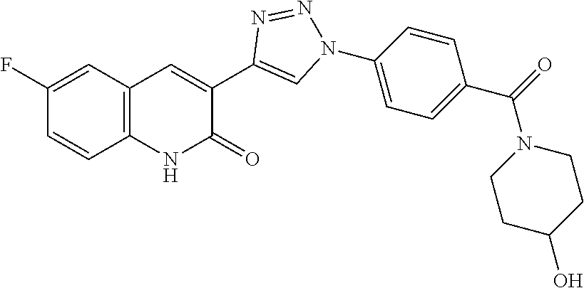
C1=CC2=C(C=C1F)C=C(C1=CN(C3=CC=C(C(=O)N4CCC(O)CC4)C=C3)N=N1)C(=O)N2
